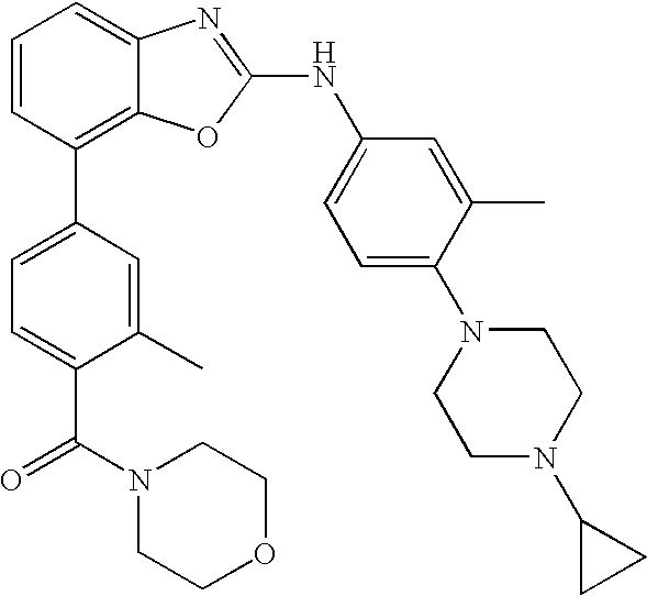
C1=CC(C2=CC=C(C(N3CCOCC3)=O)C(C)=C2)=C2C(=C1)N=C(NC1=CC=C(N3CCN(C4CC4)CC3)C(C)=C1)O2
